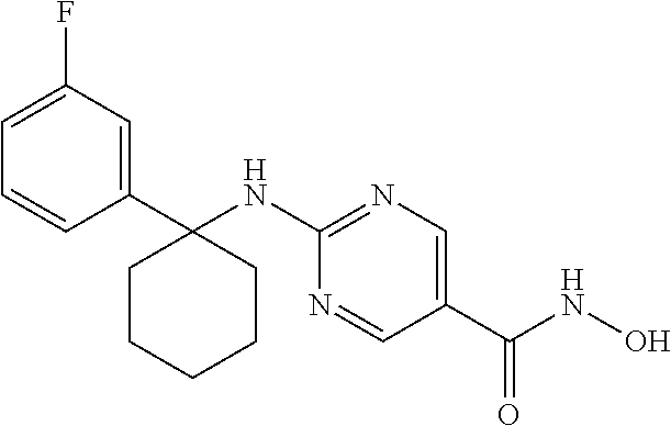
C1(F)=CC=CC(C2(NC3=NC=C(C(NO)=O)C=N3)CCCCC2)=C1
